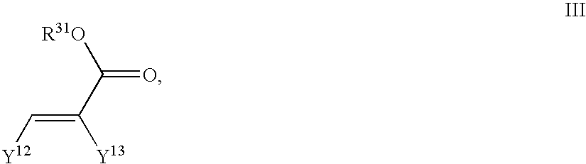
C(=C(C(=O)[R31O])[Y13])[Y12]
